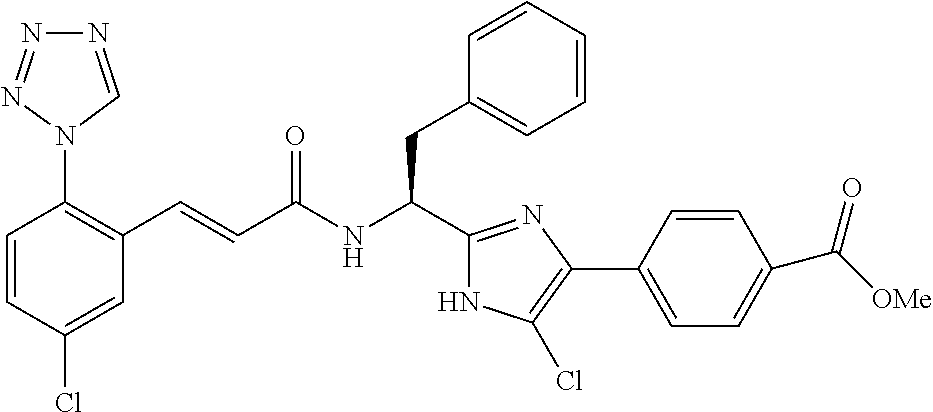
C1(Cl)=CC(C=CC(NC(CC2=CC=CC=C2)C2=NC(C3=CC=C(C([OMe])=O)C=C3)=C(Cl)N2)=O)=C(N2C=NN=N2)C=C1
